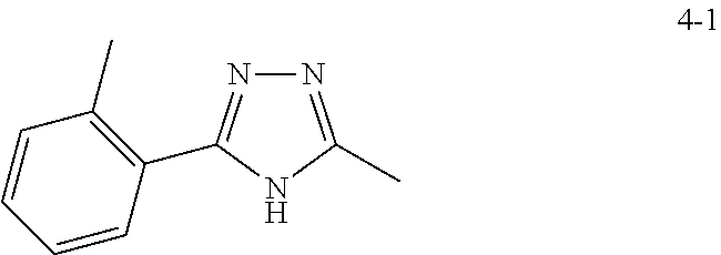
C1=CC(C)=C(C2=NN=C(C)N2)C=C1
